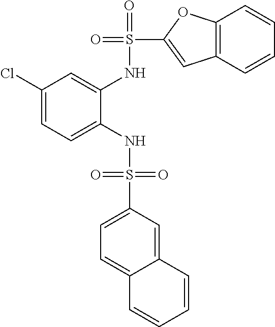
C1(Cl)=CC=C(NS(=O)(=O)C2=CC=C3C(=C2)C=CC=C3)C(NS(=O)(C2=CC3=C(O2)C=CC=C3)=O)=C1
